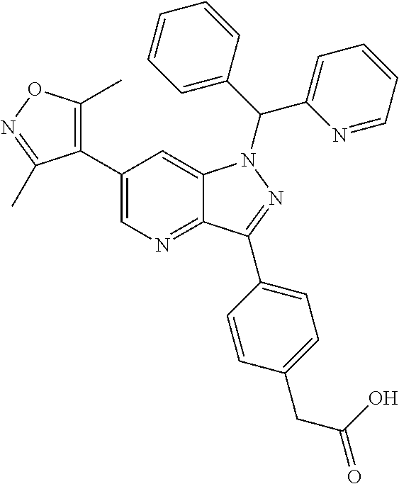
C12=NC=C(C3=C(C)ON=C3C)C=C1N(C(C1=CC=CC=N1)C1=CC=CC=C1)N=C2C1=CC=C(CC(=O)O)C=C1
